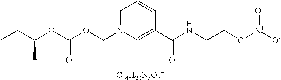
[C14H20N3O7+].C(OC(OC[N+]1=CC=CC(C(NCCO[N+]([O-])=O)=O)=C1)=O)(CC)C
